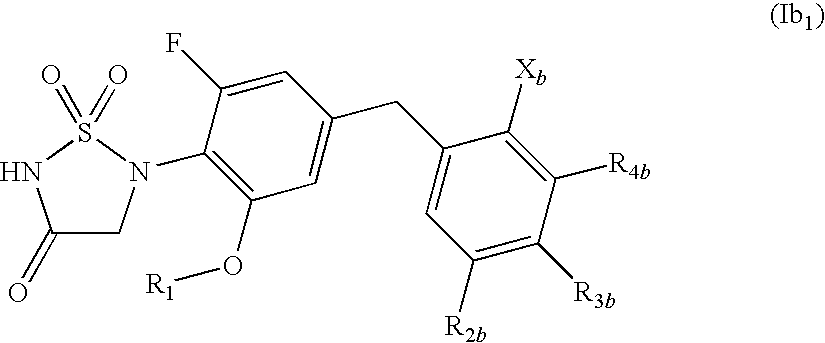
C1(F)=CC(CC2=CC([R2b])=C([R3b])C([R4b])=C2[Xb])=CC(O[R1])=C1N1CC(=O)NS1(=O)=O
